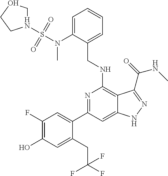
C1(NCC2=CC=CC=C2N(C)S(=O)(=O)N2COCC2)=C2C(=CC(C3=CC(F)=C(O)C=C3CC(F)(F)F)=N1)NN=C2C(NC)=O
